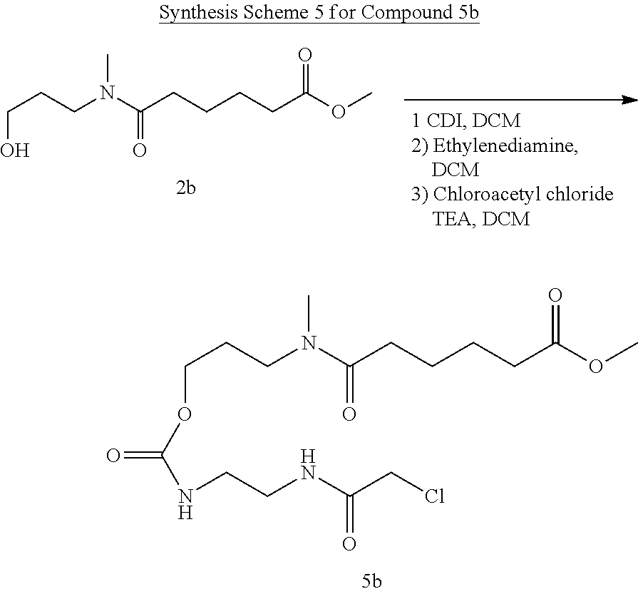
C(CCN(C(CCCCC(OC)=O)=O)C)O.C(CCN(C(CCCCC(OC)=O)=O)C)OC(NCCNC(CCl)=O)=O
